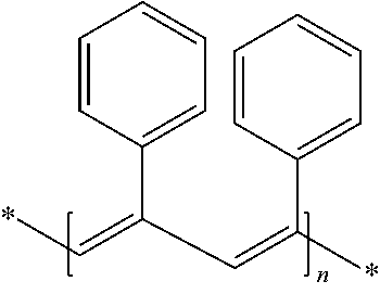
CC=C(C=C(C)C1=CC=CC=C1)C1=CC=CC=C1
